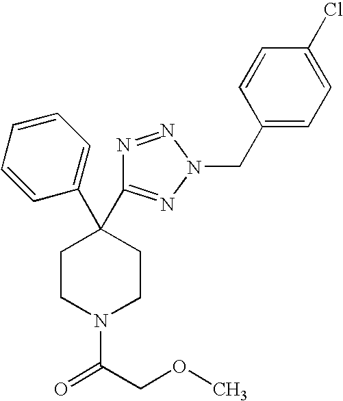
C1(C2(C3=NN(CC4=CC=C(Cl)C=C4)N=N3)CCN(C(COC)=O)CC2)=CC=CC=C1
